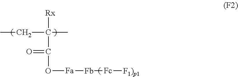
[Rx]C(CC)(C)C(O[Fa][Fb][Fc][F1)p1])=O
